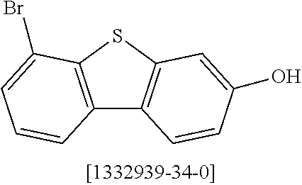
C12=C(SC3=C1C=CC(O)=C3)C(Br)=CC=C2
